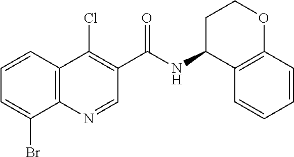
BrC1=CC=CC2=C1N=CC(C(NC1C3=C(OCC1)C=CC=C3)=O)=C2Cl
